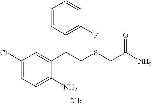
C1=C(N)C(C(CSCC(=O)N)C2=C(F)C=CC=C2)=CC(Cl)=C1
